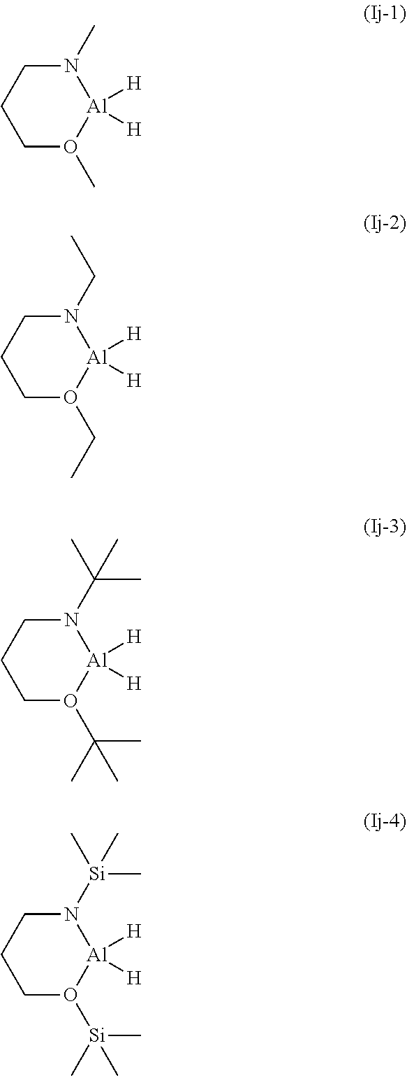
N1(C)CCCO(C)[Al]1([H])[H].N1(CC)CCCO(CC)[Al]1([H])[H].N1(C(C)(C)C)CCCO(C(C)(C)C)[Al]1([H])[H].N1([Si](C)(C)C)CCCO([Si](C)(C)C)[Al]1([H])[H]
